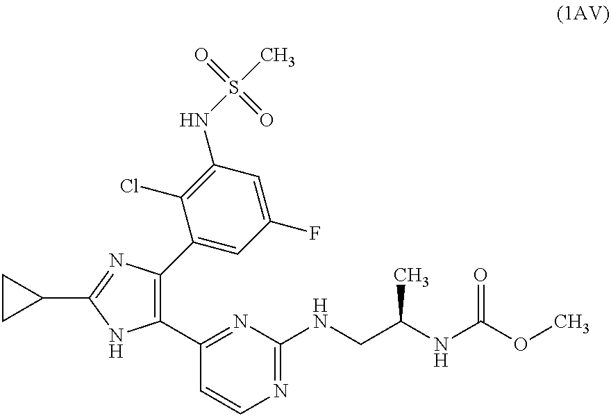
N1=C(C2=C(C3=CC(F)=CC(NS(=O)(=O)C)=C3Cl)N=C(C3CC3)N2)C=CN=C1NCC(NC(OC)=O)C
